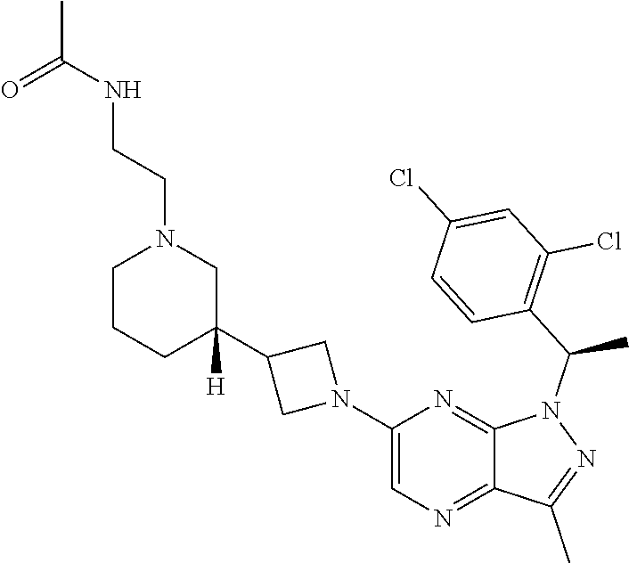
C1(N2CC(C3([H])CN(CCNC(=O)C)CCC3)C2)=CN=C2C(=N1)N(C(C1=C(Cl)C=C(Cl)C=C1)C)N=C2C
